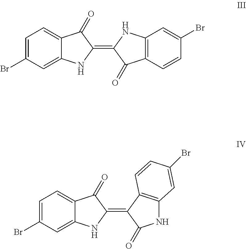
C1(=C2C(=O)C3=C(N2)C=C(Br)C=C3)C(=O)C2=CC=C(Br)C=C2N1.C1(=C2C(=O)NC3=C2C=CC(Br)=C3)C(=O)C2=CC=C(Br)C=C2N1
